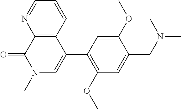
C12=C(C(C3=C(OC)C=C(CN(C)C)C(OC)=C3)=CN(C)C1=O)C=CC=N2
